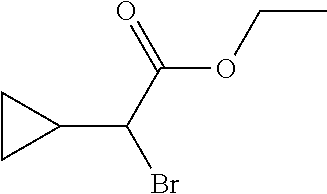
C1(C(C(OCC)=O)Br)CC1
